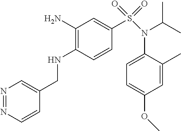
C1(N(S(=O)(=O)C2=CC(N)=C(NCC3=CN=NC=C3)C=C2)C(C)C)=CC=C(OC)C=C1C
